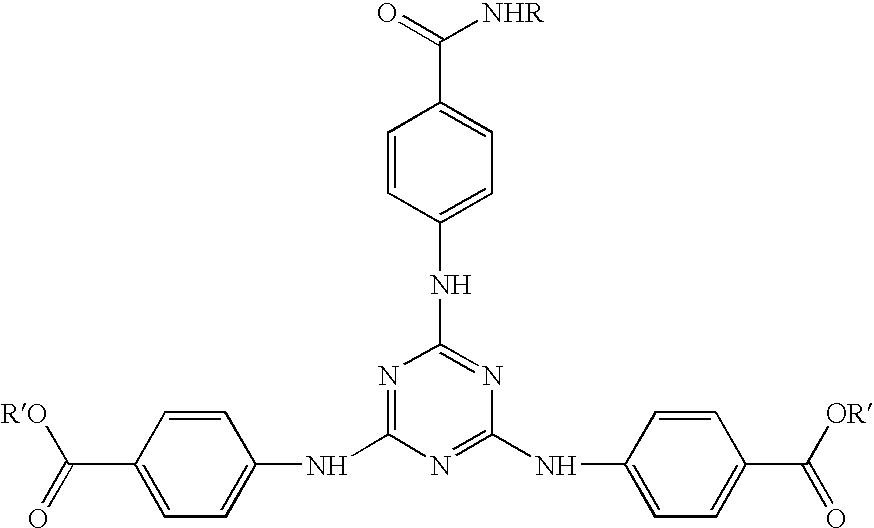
C1=CC(NC2=NC(NC3=CC=C(C([OR])=O)C=C3)=NC(NC3=CC=C(C(=O)[RO])C=C3)=N2)=CC=C1C(=O)[NHR]
